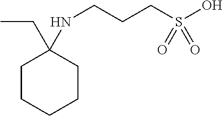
N(CCCS(O)(=O)=O)C1(CC)CCCCC1
